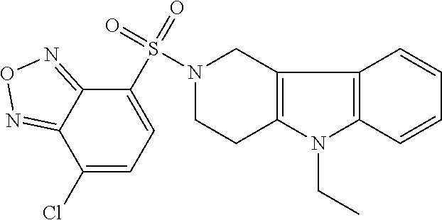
C1=CC2=C(C=C1)C1=C(N2CC)CCN(S(C2=CC=C(Cl)C3=NON=C23)(=O)=O)C1
